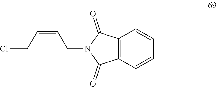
ClCC=CCN1C(=O)C2=C(C1=O)C=CC=C2
